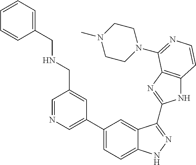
C1(C2=CN=CC(CNCC3=CC=CC=C3)=C2)=CC=C2C(=C1)C(C1=NC3=C(N1)C=CN=C3N1CCN(C)CC1)=NN2
